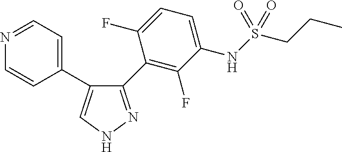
C1(C2=CNN=C2C2=C(F)C(NS(=O)(CCC)=O)=CC=C2F)=CC=NC=C1
